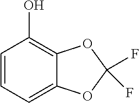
C1=CC=C2C(=C1O)OC(F)(F)O2
